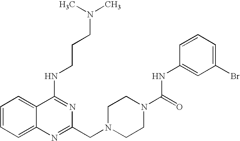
C1=CC=C2C(=C1)C(NCCCN(C)C)=NC(CN1CCN(C(=O)NC3=CC(Br)=CC=C3)CC1)=N2
